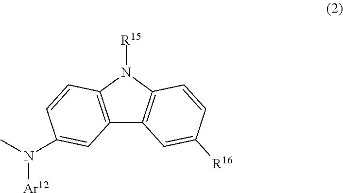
CN(C1=CC2=C(N([R15])C3=C2C=C([R16])C=C3)C=C1)[Ar12]
